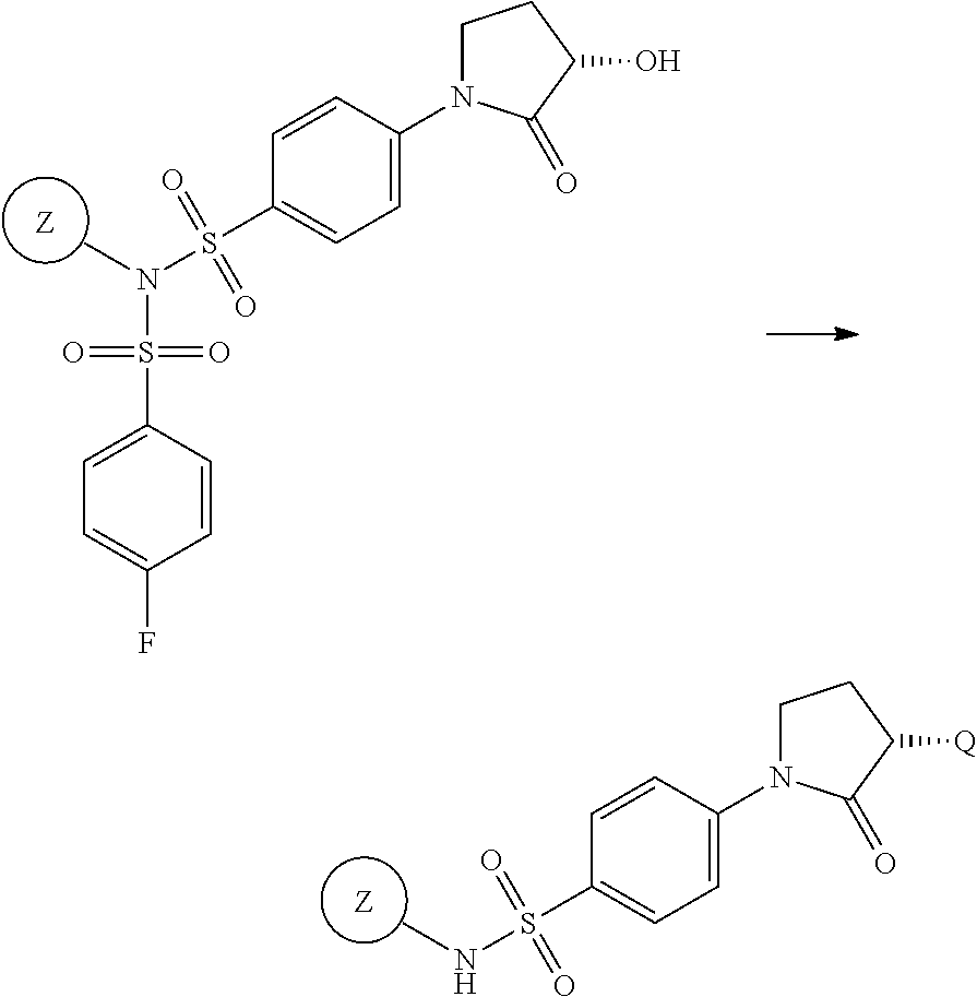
N(C)S(C1=CC=C(N2CCC([Q])C2=O)C=C1)(=O)=O.C1=C(F)C=CC(S(=O)(=O)N(C)S(C2=CC=C(N3CCC(O)C3=O)C=C2)(=O)=O)=C1
